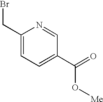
C1(CBr)=CC=C(C(=O)O[Me])C=N1
